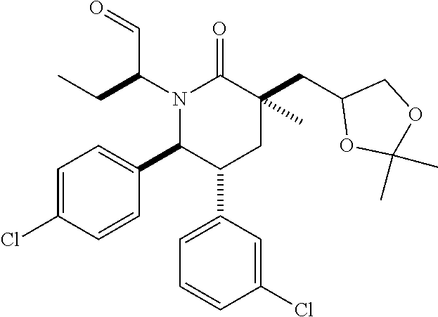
N1(C(CC)C=O)C(C2=CC=C(Cl)C=C2)C(C2=CC=CC(Cl)=C2)CC(CC2OC(C)(C)OC2)(C)C1=O
